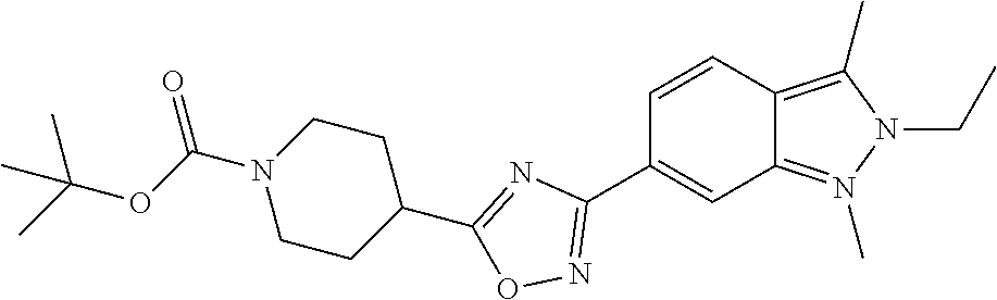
C1=CC2=C(C)N(CC)N(C)=C2C=C1C1=NOC(C2CCN(C(OC(C)(C)C)=O)CC2)=N1
